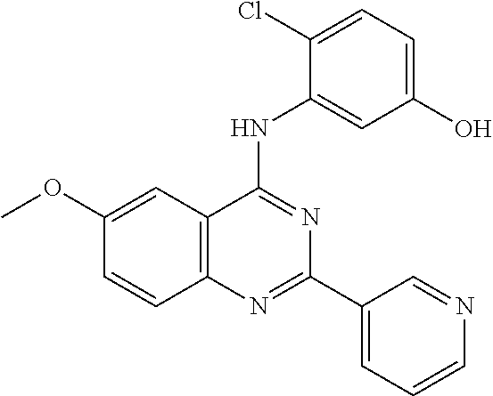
C1(OC)=CC2=C(C=C1)N=C(C1=CC=CN=C1)N=C2NC1=CC(O)=CC=C1Cl
